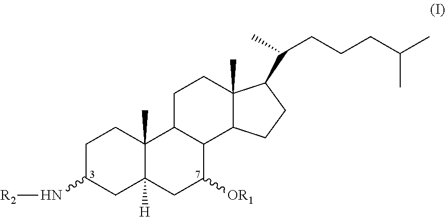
C1C(N[R2])CC2([H])C(C)(C1)C1C(C([OR1])C2)C2C(C)(CC1)C(C(C)CCCC(C)C)CC2
